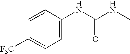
C1([F3C])=CC=C(NC(NC)=O)C=C1
